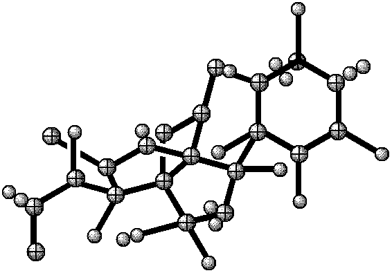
C12C(C)(C(C)C(C)CC1C)C1(C)CC(C)(C)C34C1(C(C2)C3)CC(C)C4(C(C)CC)C
